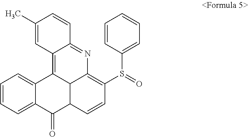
C12=CC=CC=C1C(=O)C1C3C2=C2C(=NC3=C(S(C3=CC=CC=C3)=O)C=C1)C=CC(C)=C2
